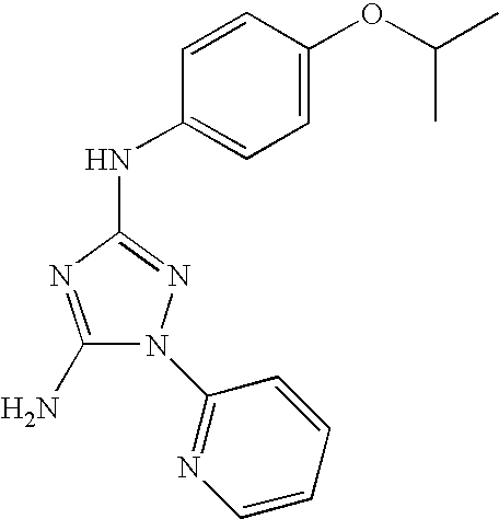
C1(N)=NC(NC2=CC=C(OC(C)C)C=C2)=NN1C1=NC=CC=C1
